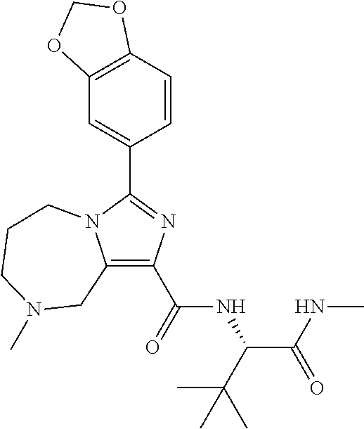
C1(C(=O)NC(C(NC)=O)C(C)(C)C)=C2N(C(C3=CC4=C(C=C3)OCO4)=N1)CCCN(C)C2
